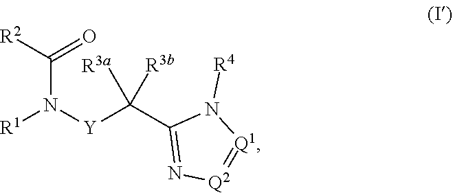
[R1]N([Y]C(C1=N[Q2]=[Q1]N1[R4])([R3a])[R3b])C([R2])=O
